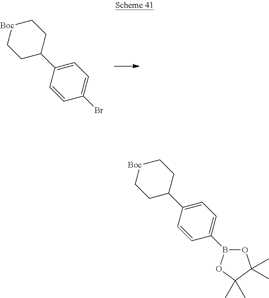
C1[Boc]CCC(C2=CC=C(Br)C=C2)C1.C1[Boc]CCC(C2=CC=C(B3OC(C)(C)C(C)(C)O3)C=C2)C1
